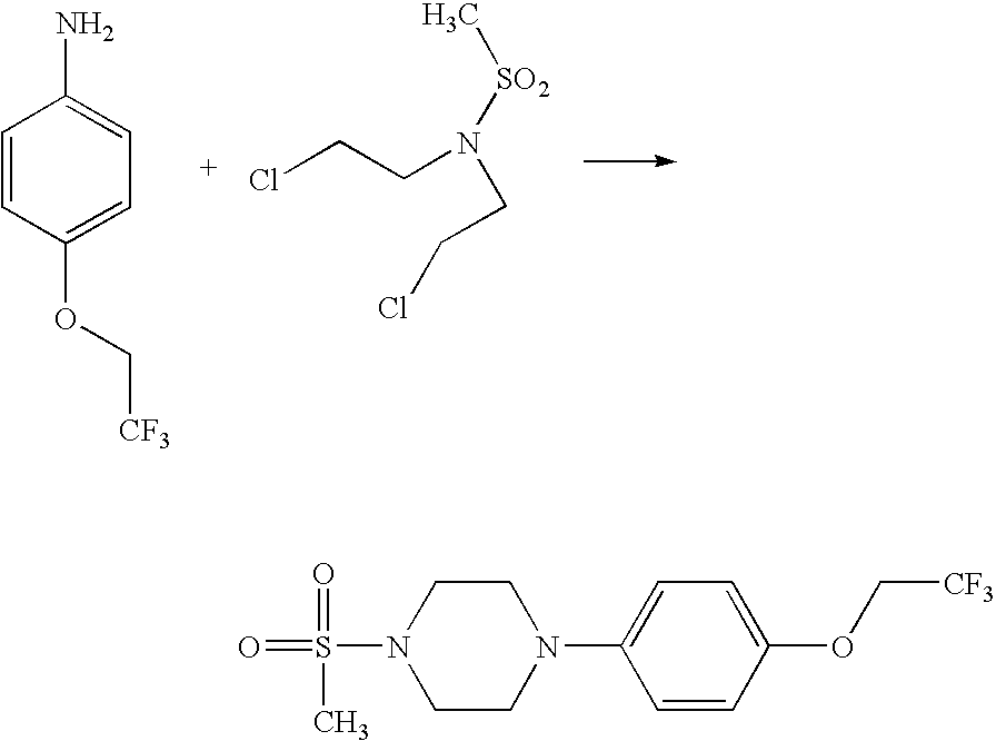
NC1=CC=C(OC[CF3])C=C1.ClCCN(CCCl)[SO2]C.C1=CC(OC[CF3])=CC=C1N1CCN(S(=O)(C)=O)CC1
